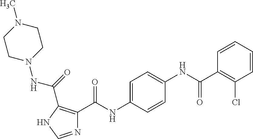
C1=C(NC(C2=C(C(=O)NN3CCN(C)CC3)NC=N2)=O)C=CC(NC(C2=C(Cl)C=CC=C2)=O)=C1
